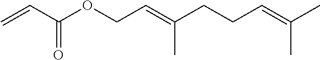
C=CC(OCC=C(CCC=C(C)C)C)=O
